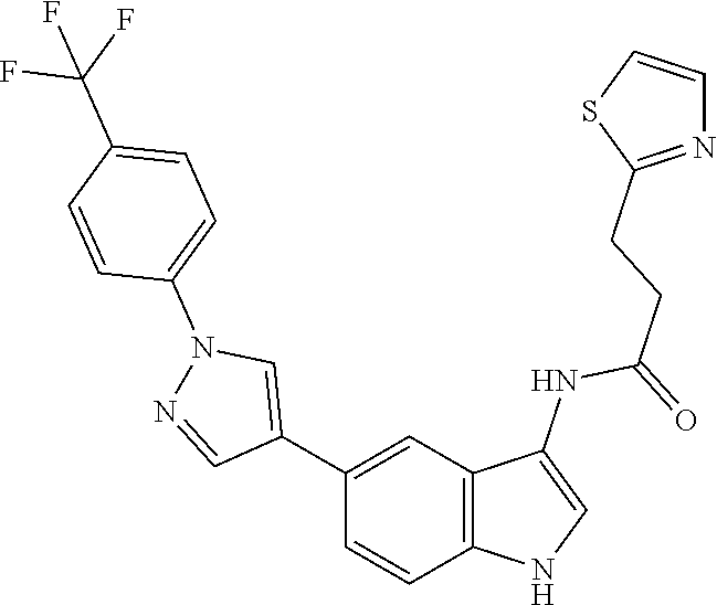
C1(C2=CN(C3=CC=C(C(F)(F)F)C=C3)N=C2)=CC2=C(C=C1)NC=C2NC(=O)CCC1=NC=CS1
